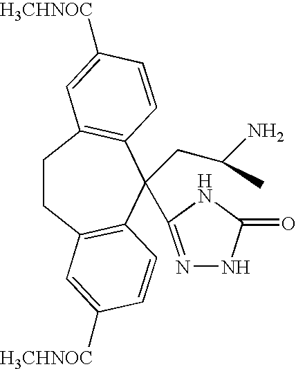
C1CC2=C(C(CC(N)C)(C3=NNC(=O)N3)C3=C1C=C([H3CHNOC])C=C3)C=CC([H3CHNOC])=C2
